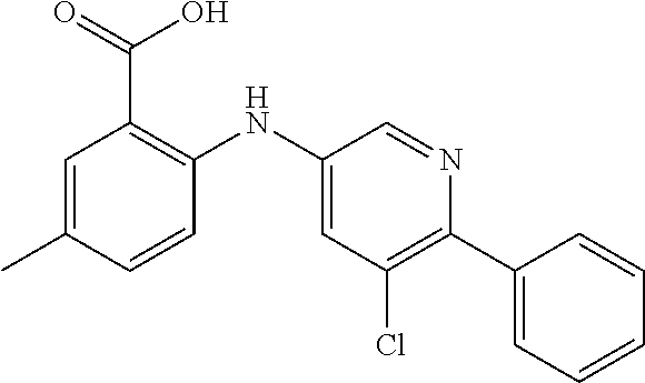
C1=C(C)C=CC(NC2=CC(Cl)=C(C3=CC=CC=C3)N=C2)=C1C(=O)O
